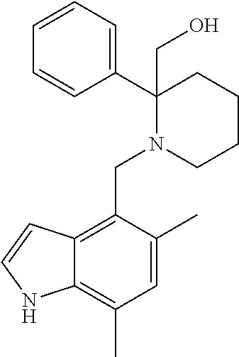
C1=CC=C(C2(CO)N(CC3=C4C(=C(C)C=C3C)NC=C4)CCCC2)C=C1
